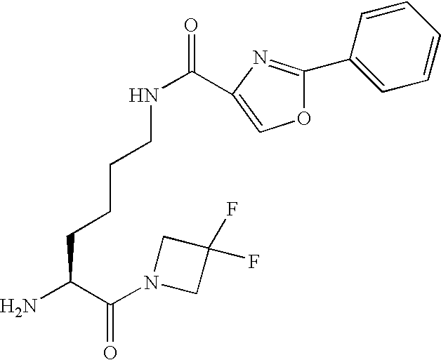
NC(C(N1CC(F)(F)C1)=O)CCCCNC(=O)C1=COC(C2=CC=CC=C2)=N1
